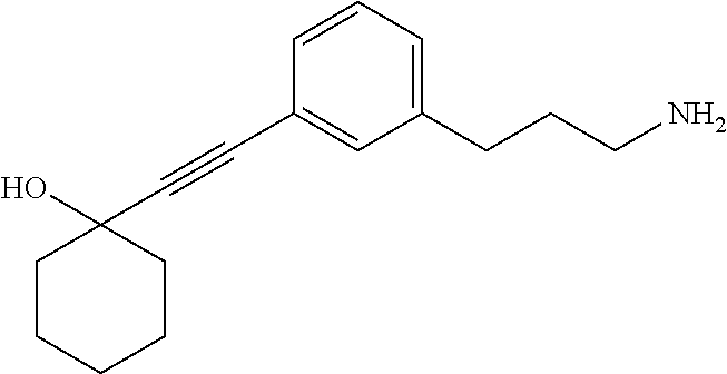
C1=CC=C(CCCN)C=C1C#CC1(O)CCCCC1
